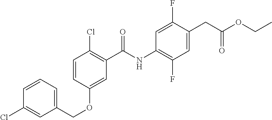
C1=CC(OCC2=CC=CC(Cl)=C2)=CC(C(NC2=C(F)C=C(CC(OCC)=O)C(F)=C2)=O)=C1Cl
